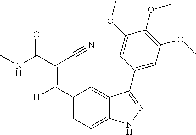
C1(C([H])=C(C(NC)=O)C#N)=CC=C2C(=C1)C(C1=CC(OC)=C(OC)C(OC)=C1)=NN2
